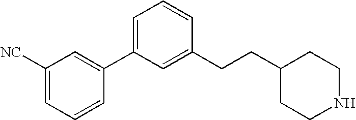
C1(CCC2=CC(C3=CC([NC])=CC=C3)=CC=C2)CCNCC1
